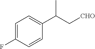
C1=C(F)C=CC(C(C[CHO])C)=C1
